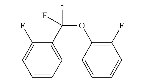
C1=CC2=C(C(F)=C1C)C(F)(F)OC1=C(F)C(C)=CC=C21
